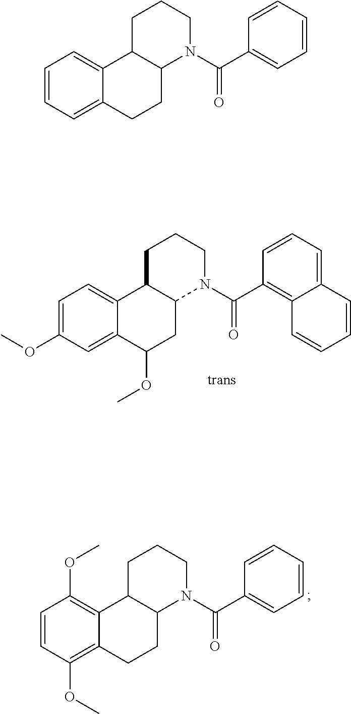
C1=C(OC)C=C2C(=C1)C1C(CC2OC)N(C(C2=C3C(=CC=C2)C=CC=C3)=O)CCC1.C1=CC(OC)=C2C(=C1OC)C1C(CC2)N(C(C2=CC=CC=C2)=O)CCC1.C1=CC=C2C(=C1)C1C(CC2)N(C(C2=CC=CC=C2)=O)CCC1
